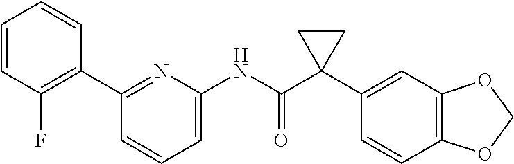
C1=CC=C(NC(C2(C3=CC4=C(C=C3)OCO4)CC2)=O)N=C1C1=C(F)C=CC=C1
